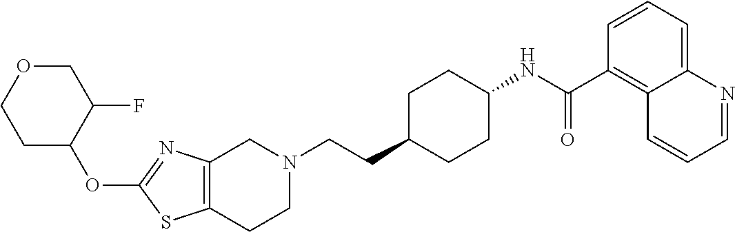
C12=C(CCN(CCC3CCC(NC(C4=C5C(=CC=C4)N=CC=C5)=O)CC3)C1)SC(OC1CCOCC1F)=N2
